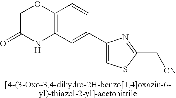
C1C(=O)NC2=C(O1)C=CC(C1=CSC(C[CN])=N1)=C2
